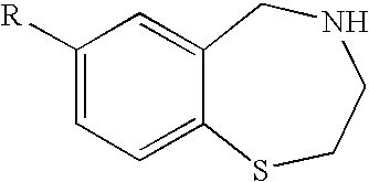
C1([R])=CC=C2C(=C1)CNCCS2
